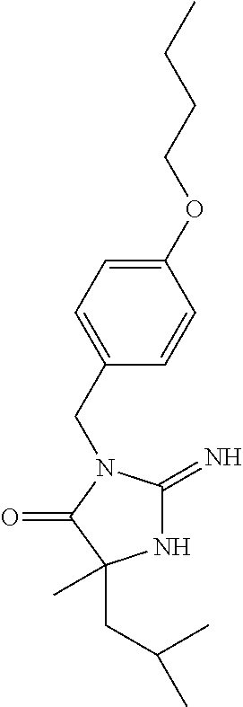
N1C(=N)N(CC2=CC=C(OCCCC)C=C2)C(=O)C1(C)CC(C)C
